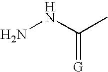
NNC(C)=[G]
